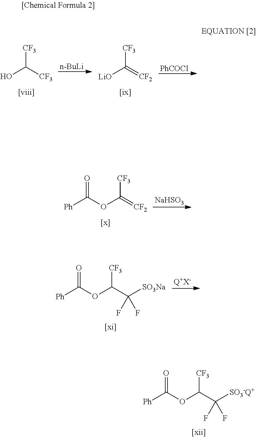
[CF3]C(OC([Ph])=O)C([SO3-Q+])(F)F.[CF3]C(O)[CF3].[n-BuLi].[CF3]C([LiO])=[CF2].[PhCOCl].[CF3]C(OC([Ph])=O)=[CF2].[NaHSO3].[CF3]C(OC([Ph])=O)C([SO3Na])(F)F.[Q+X-]
